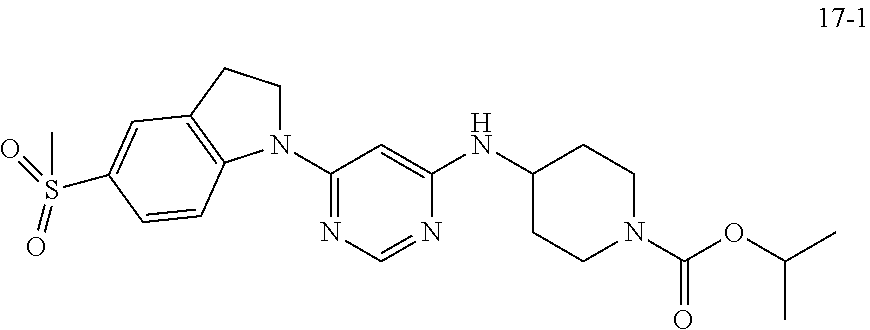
C1(N2CCC3=C2C=CC(S(=O)(=O)C)=C3)=NC=NC(NC2CCN(C(OC(C)C)=O)CC2)=C1
